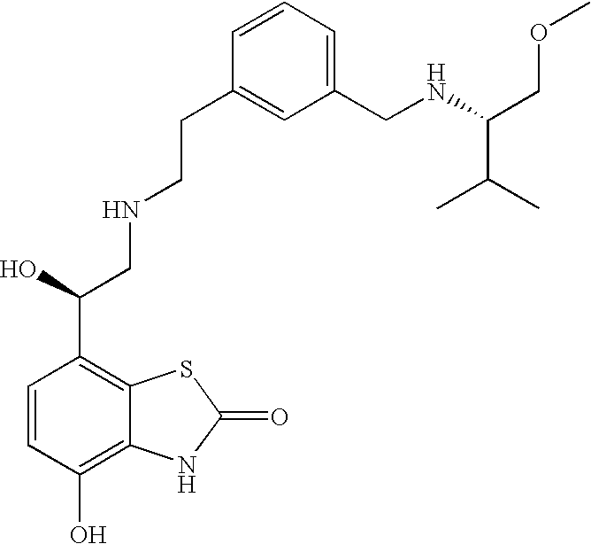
C1=CC(O)=C2C(=C1C(O)CNCCC1=CC(CNC(COC)C(C)C)=CC=C1)SC(=O)N2
